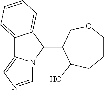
C12=CC=CC=C1C(C1COCCCC1O)N1C2=CN=C1
